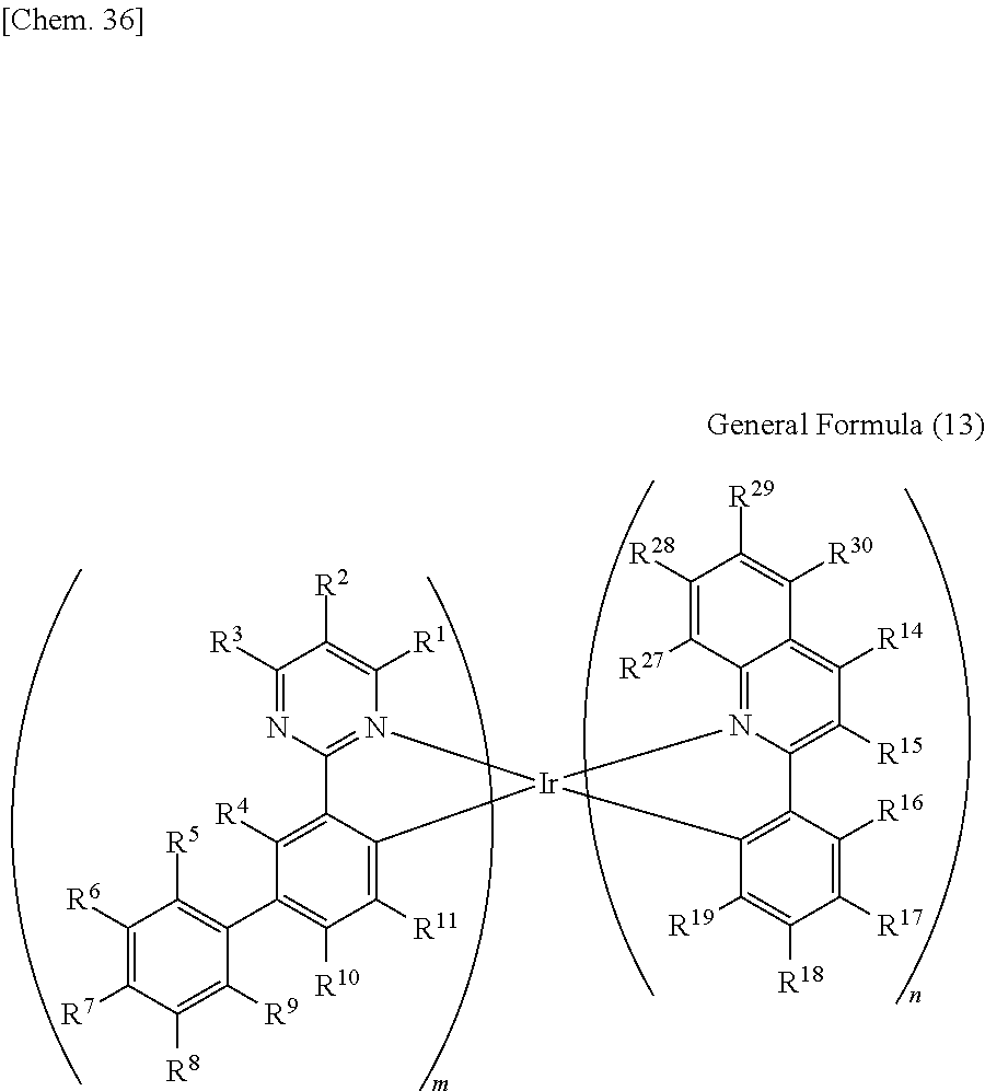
C1([R3])=NC2=N(C([R1])=C1[R2])[Ir]1(C3=C([R11])C([R10])=C(C4=C([R5])C([R6])=C([R7])C([R8])=C4[R9])C([R4])=C23)N2=C3C(=C([R14])C([R15])=C2C2=C1C([R19])=C([R18])C([R17])=C2[R16])C([R30])=C([R29])C([R28])=C3[R27]
